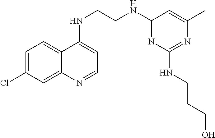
C1=C(Cl)C=C2C(=C1)C(NCCNC1=NC(NCCCO)=NC(C)=C1)=CC=N2
